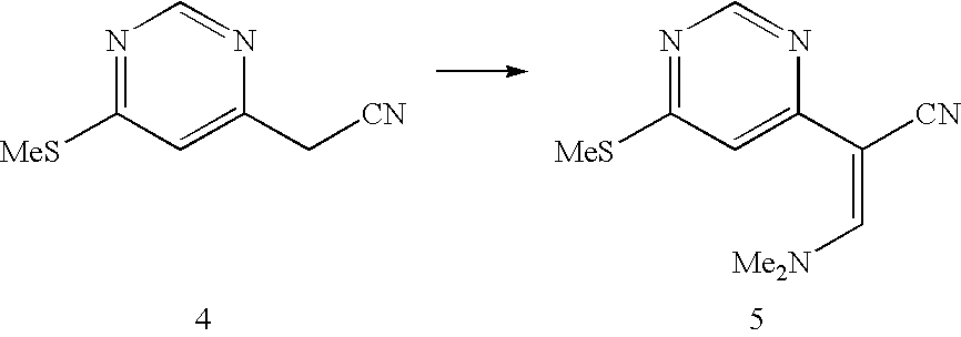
N1=C([MeS])C=C(C[CN])N=C1.N1=C([MeS])C=C(C([CN])=C[Me2N])N=C1
